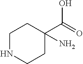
C1NCCC(C(=O)O)(N)C1
